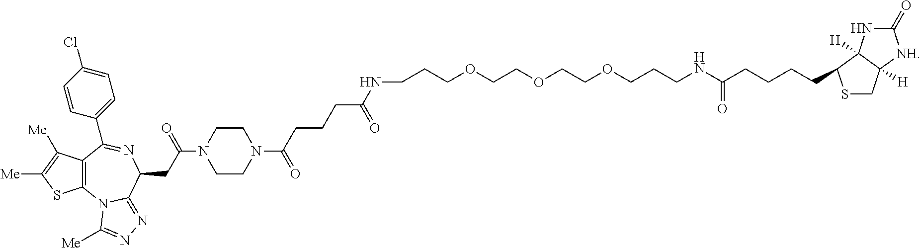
C12=C(C([Me])=C([Me])S1)C(C1=CC=C(Cl)C=C1)=NC(CC(N1CCN(C(CCCC(NCCCOCCOCCOCCCNC(CCCCC3SCC4([H])C3([H])NC(=O)[NH]4)=O)=O)=O)CC1)=O)C1=NN=C([Me])N21
